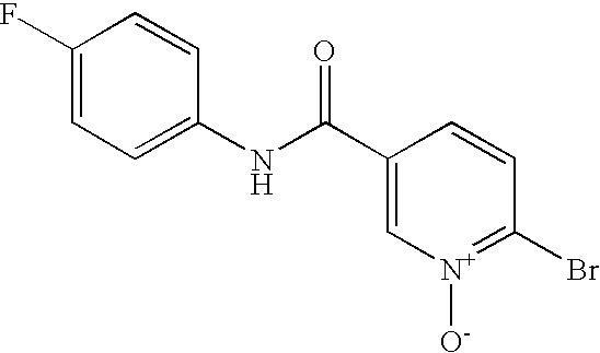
C1=C(F)C=CC(NC(C2=C[N+]([O-])=C(Br)C=C2)=O)=C1
